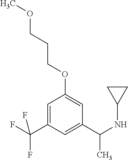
C1(C(F)(F)F)=CC(OCCCOC)=CC(C(NC2CC2)C)=C1
